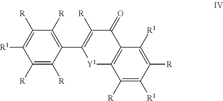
C1(C2=C([R])C(=O)C3=C([Y1]2)C([R])=C([R1])C([R])=C3[R1])=C([R])C([R])=C([R1])C([R])=C1[R]
